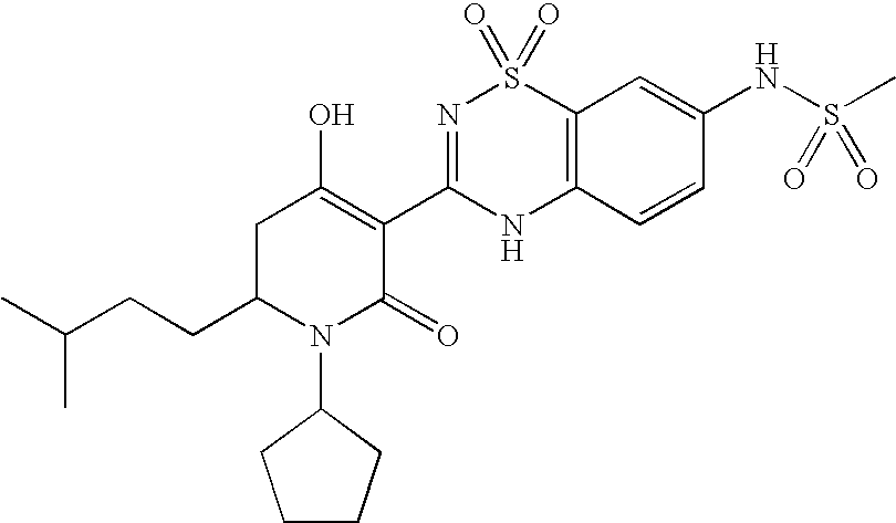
C12=C(C=CC(NS(C)(=O)=O)=C1)NC(C1=C(O)CC(CCC(C)C)N(C3CCCC3)C1=O)=NS2(=O)=O
